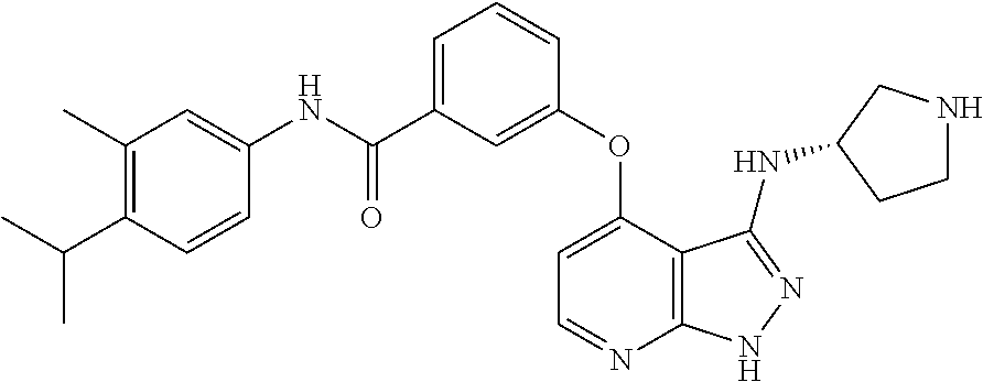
O=C(C1=CC=CC(OC2=CC=NC3=C2C(NC2CNCC2)=NN3)=C1)NC1=CC(C)=C(C(C)C)C=C1
